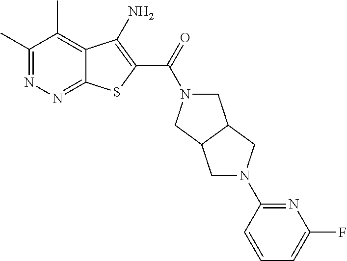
C1(C)=NN=C2C(=C1C)C(N)=C(C(=O)N1CC3C(C1)CN(C1=NC(F)=CC=C1)C3)S2
